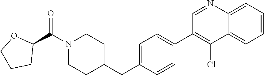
C1=NC2=CC=CC=C2C(Cl)=C1C1=CC=C(CC2CCN(C(C3OCCC3)=O)CC2)C=C1
